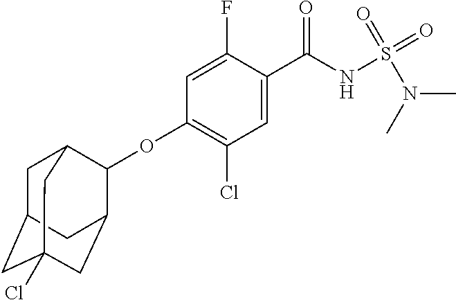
C1=C(F)C(C(NS(N(C)C)(=O)=O)=O)=CC(Cl)=C1OC1C2CC3(Cl)CC(CC1C3)C2
